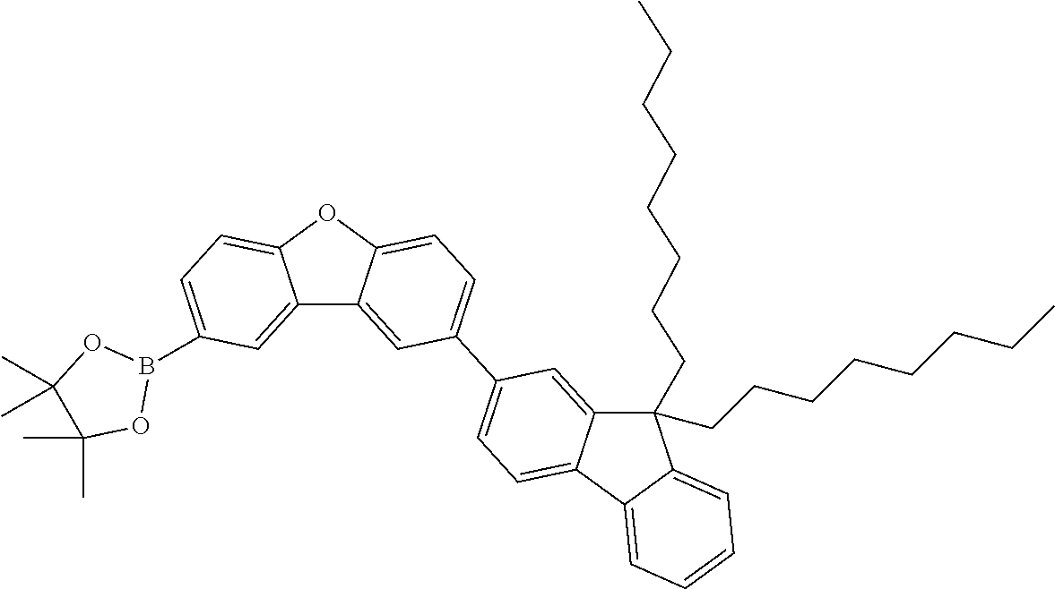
C12=CC(B3OC(C)(C)C(C)(C)O3)=CC=C1OC1=CC=C(C3=CC=C4C(=C3)C(CCCCCCCC)(CCCCCCCC)C3=CC=CC=C43)C=C21
